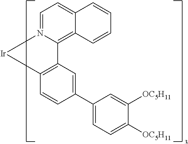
C12=CC=N3C(=C1C=CC=C2)C1=C([Ir]3)C=CC(C2=CC=C([OC5H11])C([OC5H11])=C2)=C1
